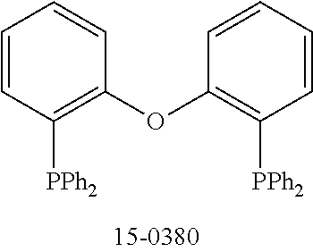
C1=CC([PPh2])=C(OC2=C([PPh2])C=CC=C2)C=C1
